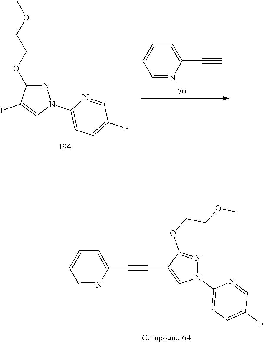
N1=C(OCCOC)C(I)=CN1C1=CC=C(F)C=N1.C1=NC(C#C)=CC=C1.C1=NC(C#CC2=CN(C3=CC=C(F)C=N3)N=C2OCCOC)=CC=C1
